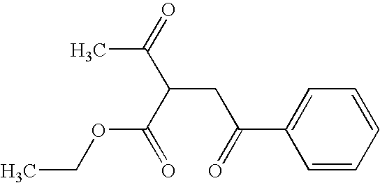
C1=CC=CC=C1C(=O)CC(C(=O)C)C(=O)OCC
